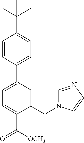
C1=C(C(=O)[OCH3])C(CN2C=NC=C2)=CC(C2=CC=C(C(C)(C)C)C=C2)=C1
